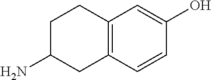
C1=C(O)C=CC2=C1CCC(N)C2
